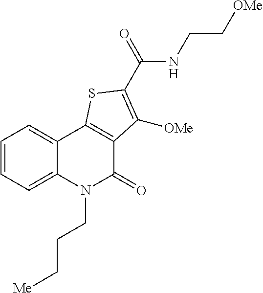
C1=CC=C2C(=C1)C1=C(C(=O)N2CCC[Me])C([OMe])=C(C(NCC[OMe])=O)S1
